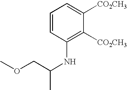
C1=CC(NC(COC)C)=C([CO2CH3])C([CO2CH3])=C1
